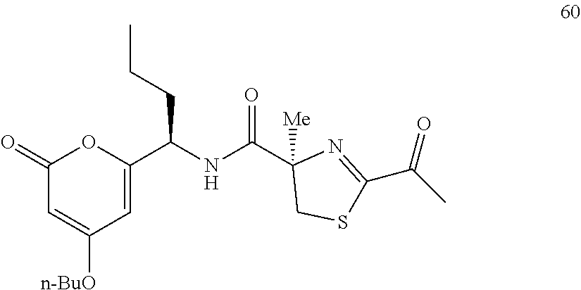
C1(=O)C=C([n-BuO])C=C(C(NC(C2([Me])CSC(C(C)=O)=N2)=O)CCC)O1
